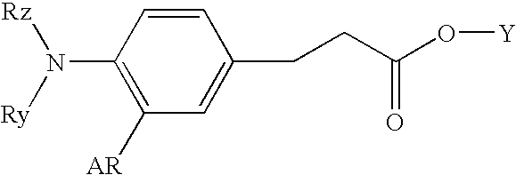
C1(N([Ry])[Rz])=C([AR])C=C(CCC(O[Y])=O)C=C1
